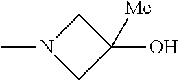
CN1CC(O)([Me])C1
